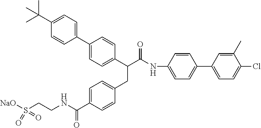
C1=C(C(NCCS([NaO])(=O)=O)=O)C=CC(CC(C(NC2=CC=C(C3=CC=C(Cl)C(C)=C3)C=C2)=O)C2=CC=C(C3=CC=C(C(C)(C)C)C=C3)C=C2)=C1
